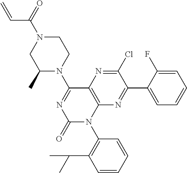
C1=CC=CC(N2C3=C(N=C(Cl)C(C4=CC=CC=C4F)=N3)C(N3CCN(C(=O)C=C)CC3C)=NC2=O)=C1C(C)C
